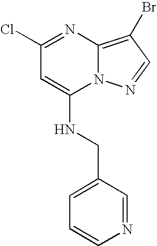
N12C(=C(Br)C=N1)N=C(Cl)C=C2NCC1=CC=CN=C1
